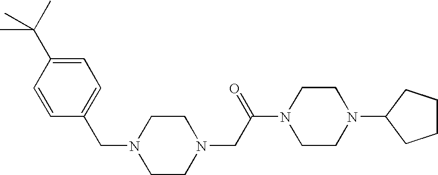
C(C1=CC=C(C(C)(C)C)C=C1)N1CCN(CC(N2CCN(C3CCCC3)CC2)=O)CC1
